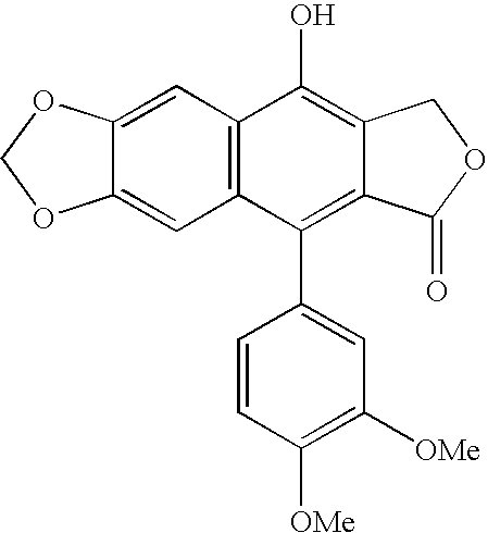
C12=CC3=C(C=C1OCO2)C(O)=C1C(=C3C2=CC([OMe])=C([OMe])C=C2)C(=O)OC1
